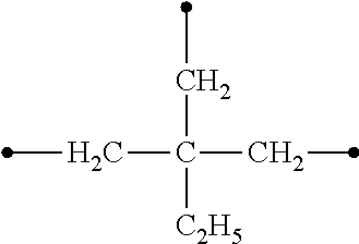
C(C([C2H5])(CC)CC)C
